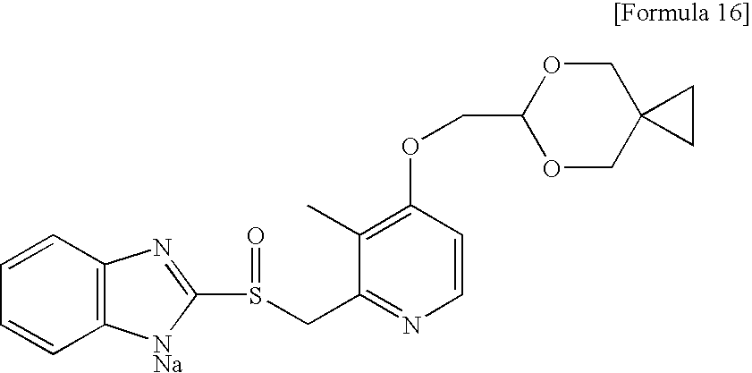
C1=CC2=C(C=C1)N=C(S(CC1=NC=CC(OCC3OCC4(CO3)CC4)=C1C)=O)[NNa]2
